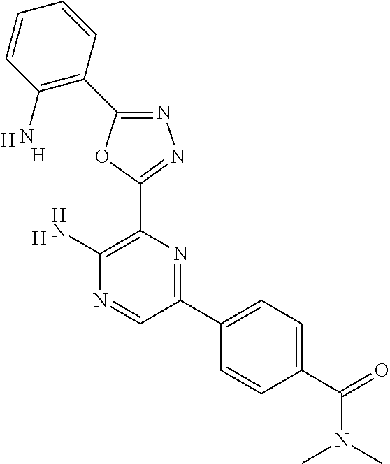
[H].C1(N)=C(C2=NN=C(C3=C(N)C=CC=C3)O2)N=C(C2=CC=C(C(N(C)C)=O)C=C2)C=N1.[H].[H]
